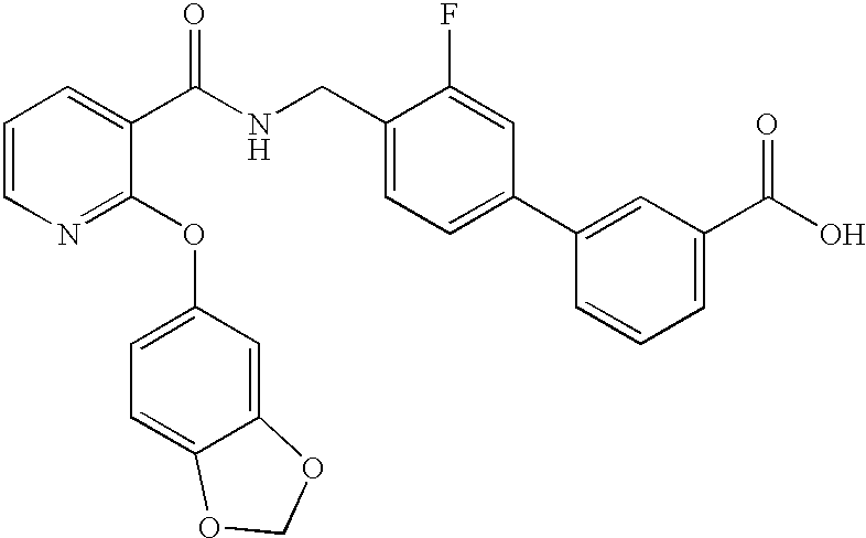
C1=CN=C(OC2=CC=C3C(=C2)OCO3)C(C(NCC2=CC=C(C3=CC(C(O)=O)=CC=C3)C=C2F)=O)=C1
